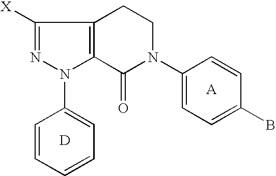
[D].C1=CC=CC=C1N1C2=C(C([X])=N1)CCN(C1=CC=C(B)C=C1)C2=O.[A]
